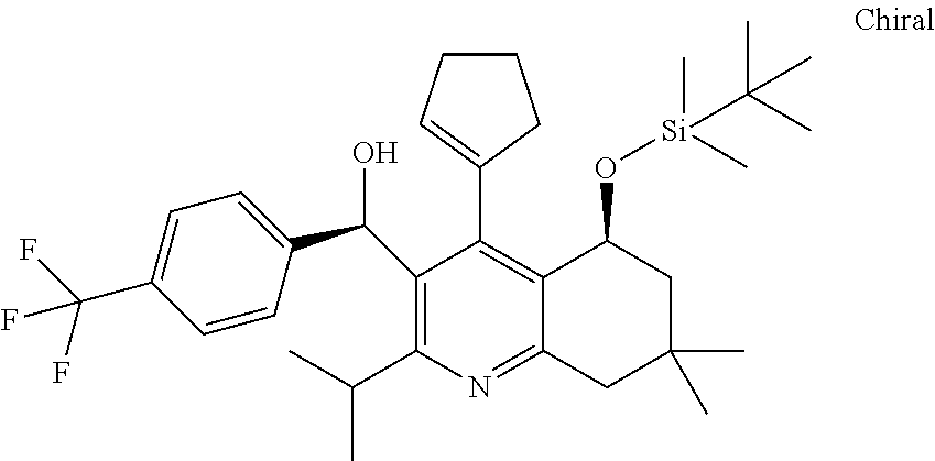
C1(C(O)C2=CC=C(C(F)(F)F)C=C2)=C(C(C)C)N=C2C(=C1C1=CCCC1)C(O[Si](C(C)(C)C)(C)C)CC(C)(C)C2
